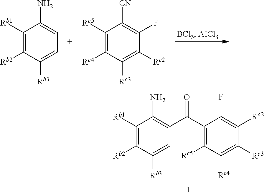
C1([Rb1])=C([Rb2])C([Rb3])=CC(C(C2=C([Rc5])C([Rc4])=C([Rc3])C([Rc2])=C2F)=O)=C1N.C1([Rb1])=C([Rb2])C([Rb3])=CC=C1N.C1([Rc5])=C([Rc4])C([Rc3])=C([Rc2])C(F)=C1[CN]
